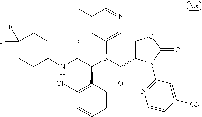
C1=CC(C(C(NC2CCC(F)(F)CC2)=O)N(C(=O)C2COC(=O)N2C2=NC=CC([CN])=C2)C2=CN=CC(F)=C2)=C(Cl)C=C1
